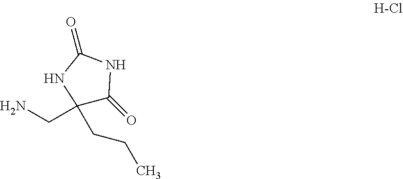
NCC1(CCC)C(=O)NC(=O)N1
